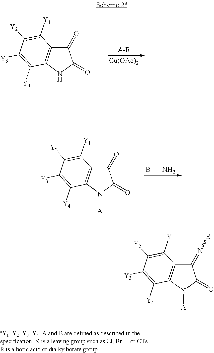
N1([A])C(=O)C(=NB)C2=C1C([Y4])=C([Y3])C([Y2])=C2[Y1].N1([A])C(=O)C(=O)C2=C1C([Y4])=C([Y3])C([Y2])=C2[Y1].BN.[Cu(OAc)2].N1C(=O)C(=O)C2=C1C([Y4])=C([Y3])C([Y2])=C2[Y1]
